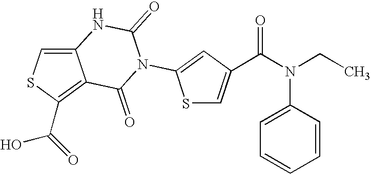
S1C=C(C(N(CC)C2=CC=CC=C2)=O)C=C1N1C(=O)C2=C(C(=O)O)SC=C2NC1=O
